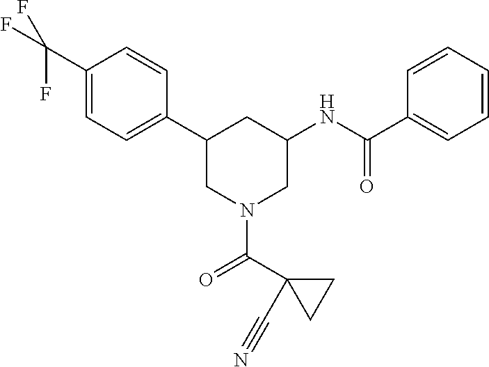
C1(C(F)(F)F)=CC=C(C2CN(C(C3(C#N)CC3)=O)CC(NC(C3=CC=CC=C3)=O)C2)C=C1
